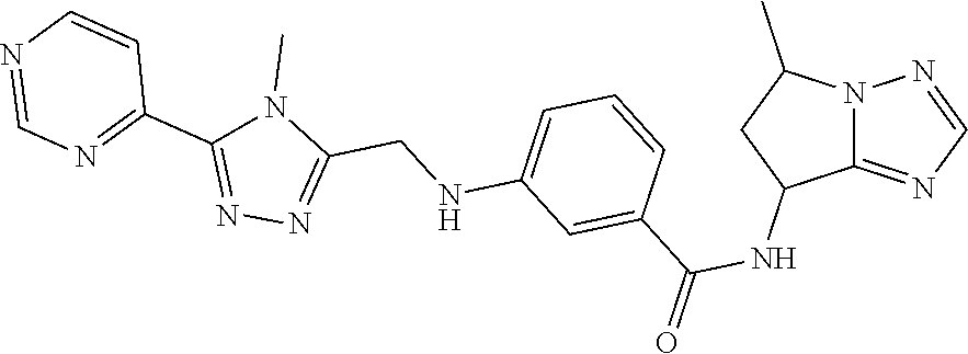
N1=C(C2=NC=NC=C2)N(C)C(CNC2=CC=CC(C(NC3CC(C)N4C3=NC=N4)=O)=C2)=N1
